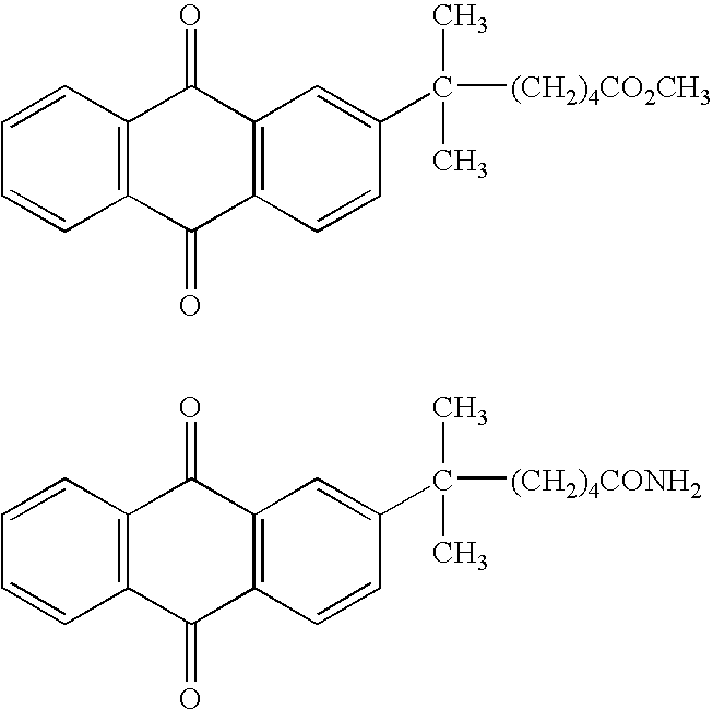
C12=C(C=CC=C1)C(=O)C1=C(C2=O)C=CC(C(C)(C)[(CH2)4CO2CH3])=C1.C12=C(C=CC=C1)C(=O)C1=C(C2=O)C=CC(C(C)(C)[(CH2)4CONH2])=C1
